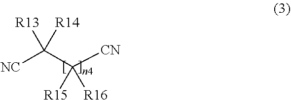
[NC]C(C([CN])([R16])[R15])([R13])[R14]
